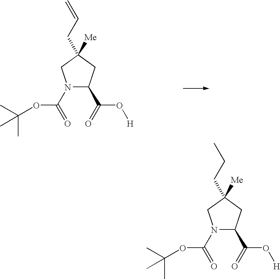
N1(C(OC(C)(C)C)=O)C(C(O[H])=O)CC([Me])(CC=C)C1.N1(C(OC(C)(C)C)=O)C(C(O[H])=O)CC([Me])(CCC)C1
